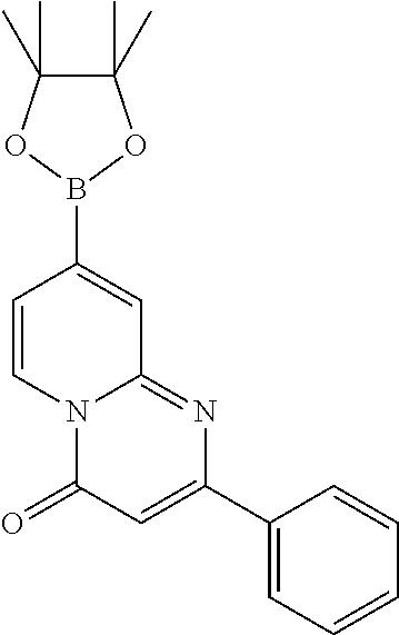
N12C(=NC(C3=CC=CC=C3)=CC1=O)C=C(B1OC(C)(C)C(C)(C)O1)C=C2
